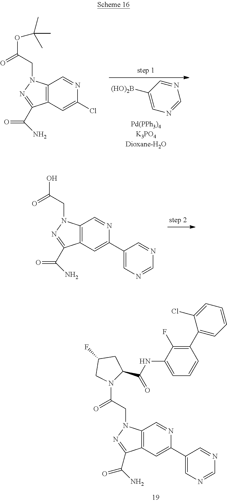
N1=CC([(HO)2B])=CN=C1.C12=C(C=C(Cl)N=C1)C(C(=O)N)=NN2CC(OC(C)(C)C)=O.C12=C(C=C(C3=CN=CN=C3)N=C1)C(C(=O)N)=NN2CC(=O)N1C(C(NC2=CC=CC(C3=CC=CC=C3Cl)=C2F)=O)CC(F)C1.C12=C(C=C(C3=CN=CN=C3)N=C1)C(C(=O)N)=NN2CC(O)=O
